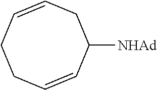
C1=CCC([NHAd])C=CCC1
